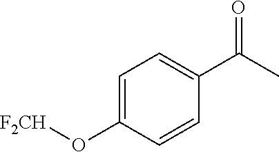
C1=C(O[F2CH])C=CC(C(C)=O)=C1
